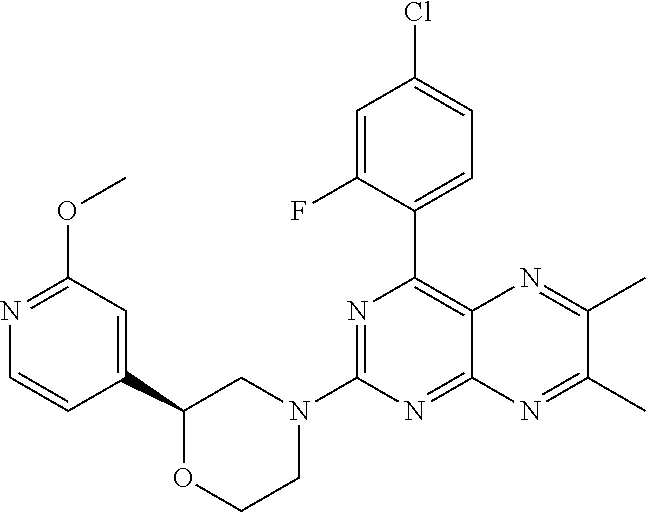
C1(C2=CC(OC)=NC=C2)OCCN(C2=NC(C3=CC=C(Cl)C=C3F)=C3C(=N2)N=C(C)C(C)=N3)C1
